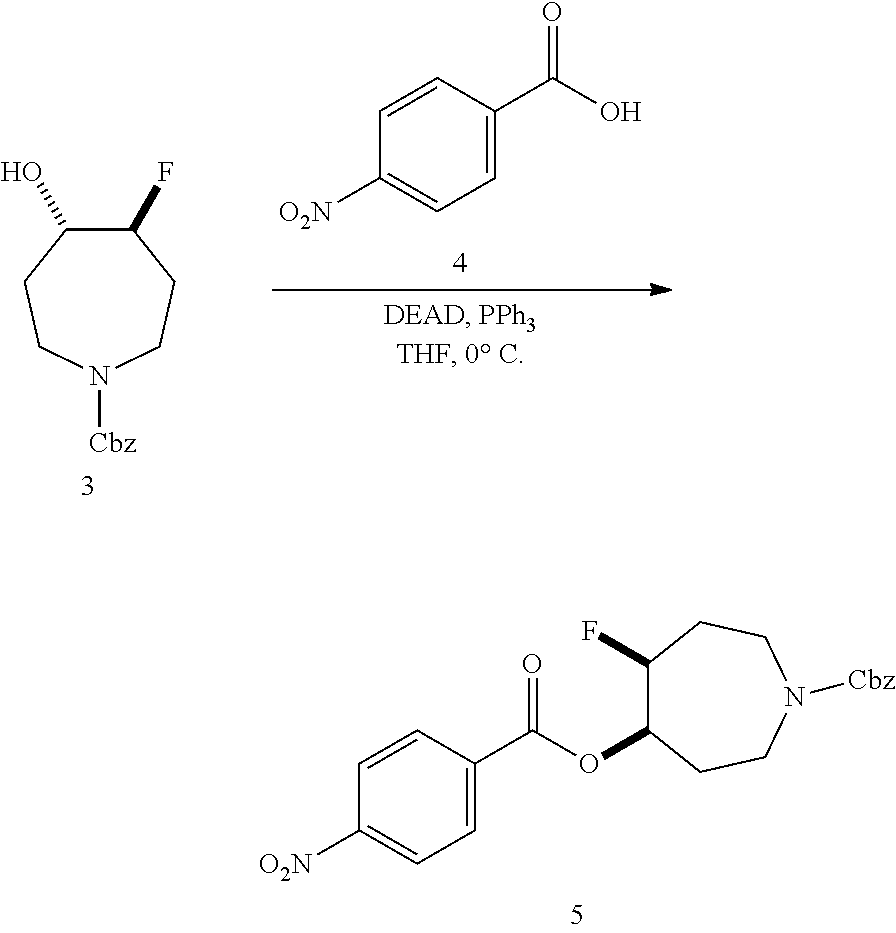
C1=CC(C(OC2C(F)CCN([Cbz])CC2)=O)=CC=C1[O2N].C1(F)C(O)CCN([Cbz])CC1.C1=CC(C(O)=O)=CC=C1[O2N]
